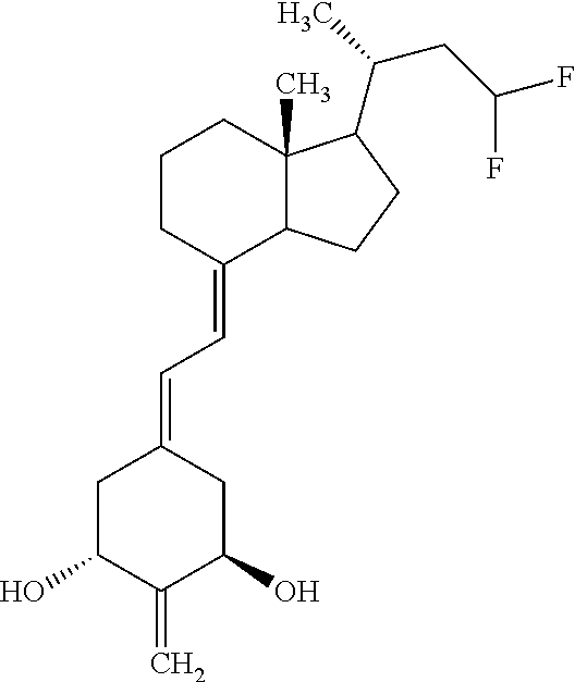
C12(C)C(C(=CC=C3CC(O)C(=C)C(O)C3)CCC1)CCC2C(C)CC(F)F
